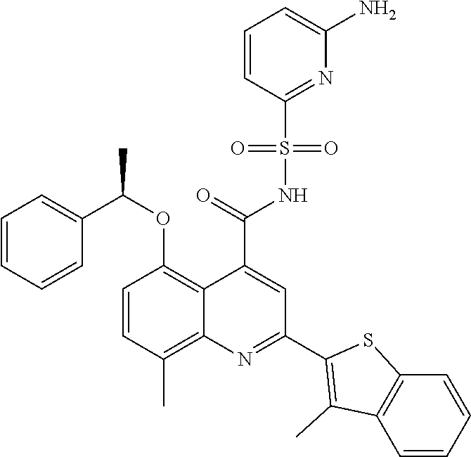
C1=CC(C)=C2C(=C1OC(C1=CC=CC=C1)C)C(C(=O)NS(C1=NC(N)=CC=C1)(=O)=O)=CC(C1=C(C)C3=C(S1)C=CC=C3)=N2
